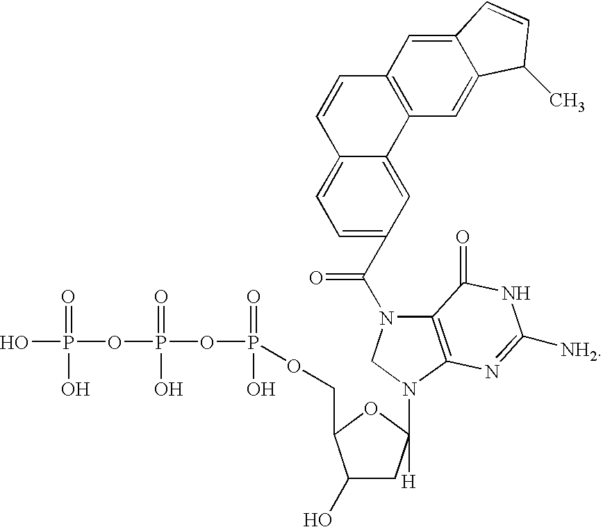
C12=C(N(C3([H])CC(O)C(COP(=O)(O)OP(=O)(O)OP(O)(=O)O)O3)CN1C(C1=CC=C3C(=C1)C1=C(C=C3)C=C3C(=C1)C(C)C=C3)=O)N=C([NH2])NC2=O
